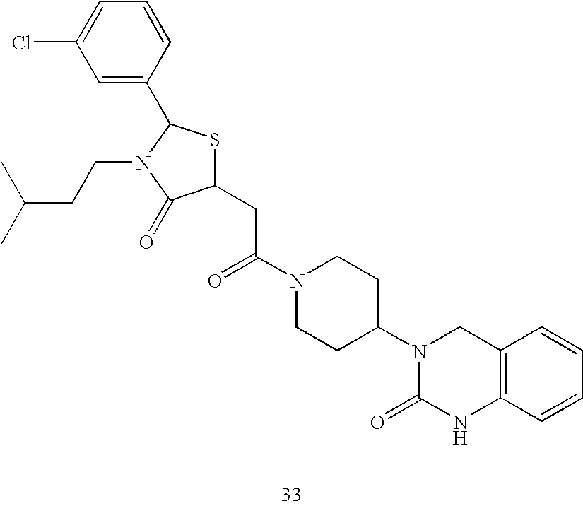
C1(CC(N2CCC(N3C(=O)NC4=C(C3)C=CC=C4)CC2)=O)SC(C2=CC(Cl)=CC=C2)N(CCC(C)C)C1=O
